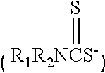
[R1R2NCS-]=S
